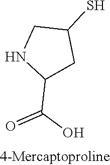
C1(C(O)=O)CC(S)CN1
